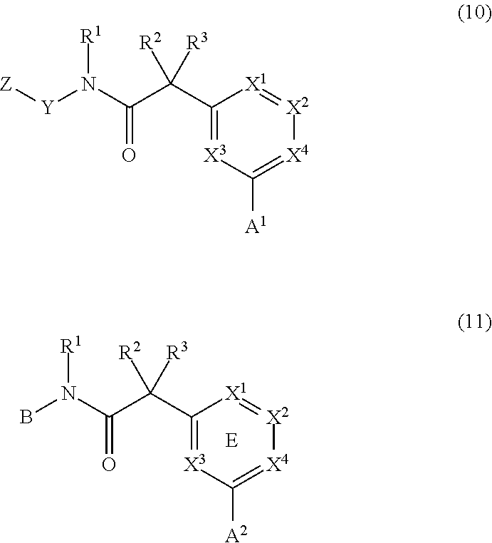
C1(C(C(N(B)[R1])=O)([R3])[R2])=[X3]C([A2])=[X4][X2]=[X1]1.C1(C(C(N([Y][Z])[R1])=O)([R3])[R2])=[X3]C([A1])=[X4][X2]=[X1]1
